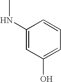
C1(NC)=CC(O)=CC=C1
